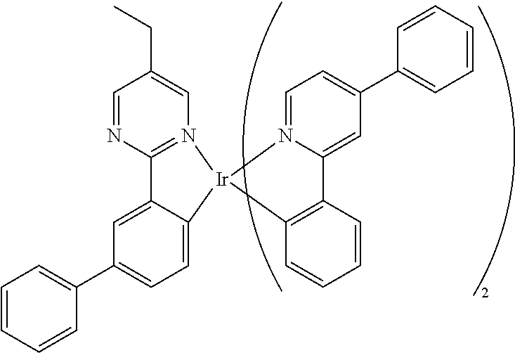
C1=CC=CC(C2=CC=C3C(=C2)C2=N(C=C(CC)C=N2)[Ir]32N3=CC=C(C4=CC=CC=C4)C=C3C3=C2C=CC=C3)=C1
